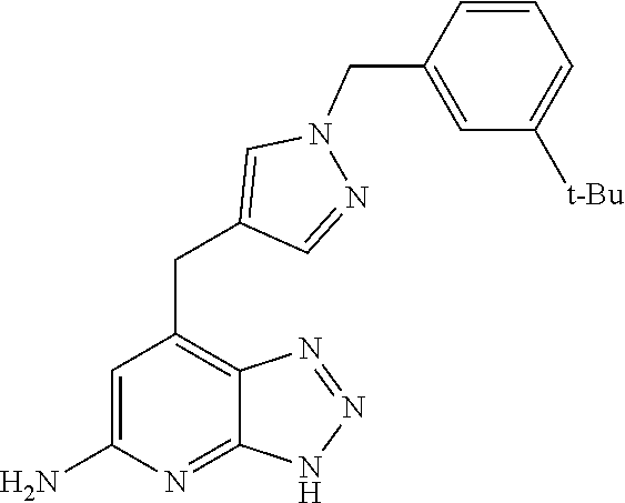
C1=C(N)N=C2C(=C1CC1=CN(CC3=CC([t-Bu])=CC=C3)N=C1)N=NN2
